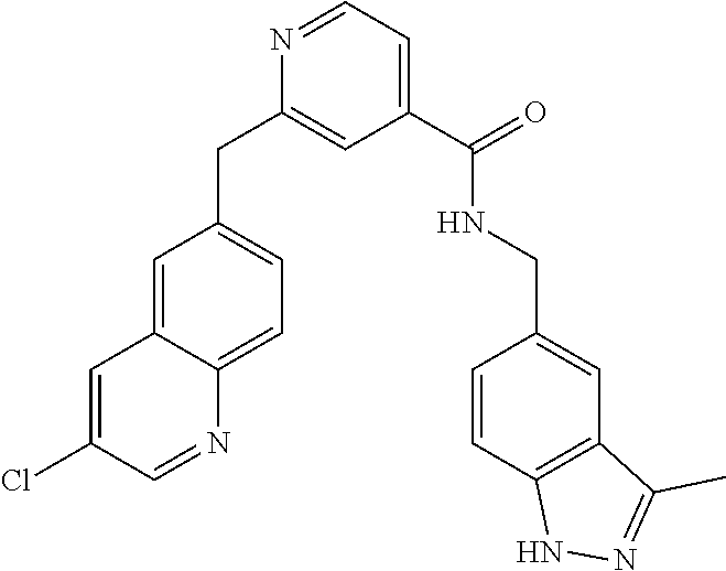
C1(C(=O)NCC2=CC3=C(C=C2)NN=C3C)=CC=NC(CC2=CC=C3C(=C2)C=C(Cl)C=N3)=C1
